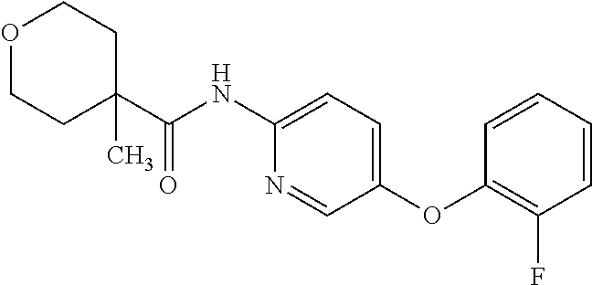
C1C(C(NC2=CC=C(OC3=C(F)C=CC=C3)C=N2)=O)(C)CCOC1
